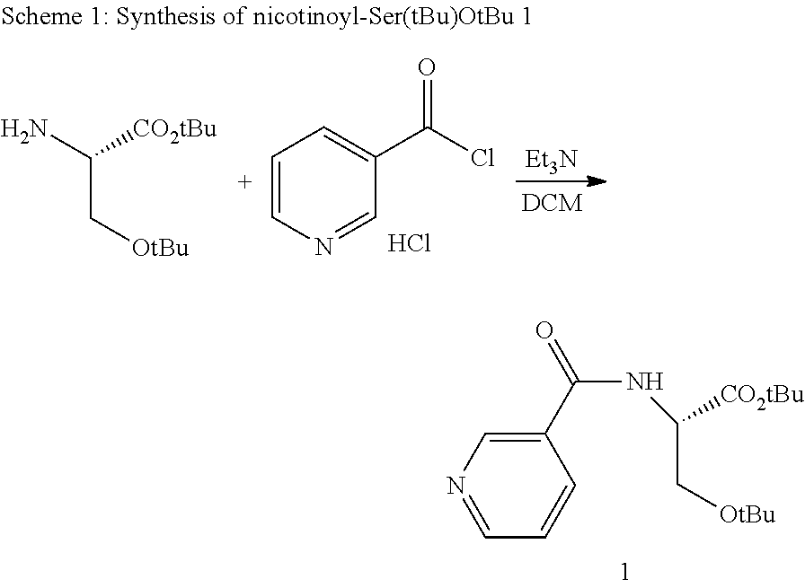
C1(C(=O)NC([CO2tBu])C[OtBu])=CN=CC=C1.NC([CO2tBu])C[OtBu].O=C(Cl)C1=CC=CN=C1.Cl.[Et3N]
